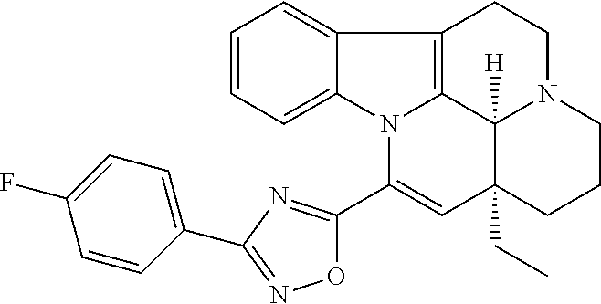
C1=CC=C2C(=C1)C1=C3N2C(C2=NC(C4=CC=C(F)C=C4)=NO2)=CC2(CC)C3([H])N(CC1)CCC2
